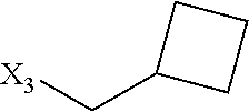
[X3]CC1CCC1
